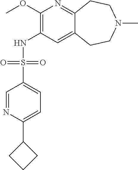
C1(OC)=C(NS(C2=CC=C(C3CCC3)N=C2)(=O)=O)C=C2C(=N1)CCN(C)CC2
